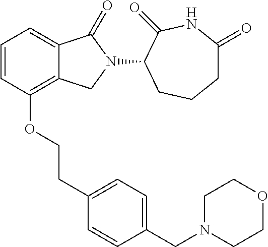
C1=CC(OCCC2=CC=C(CN3CCOCC3)C=C2)=C2C(=C1)C(=O)N(C1C(=O)NC(=O)CCC1)C2
